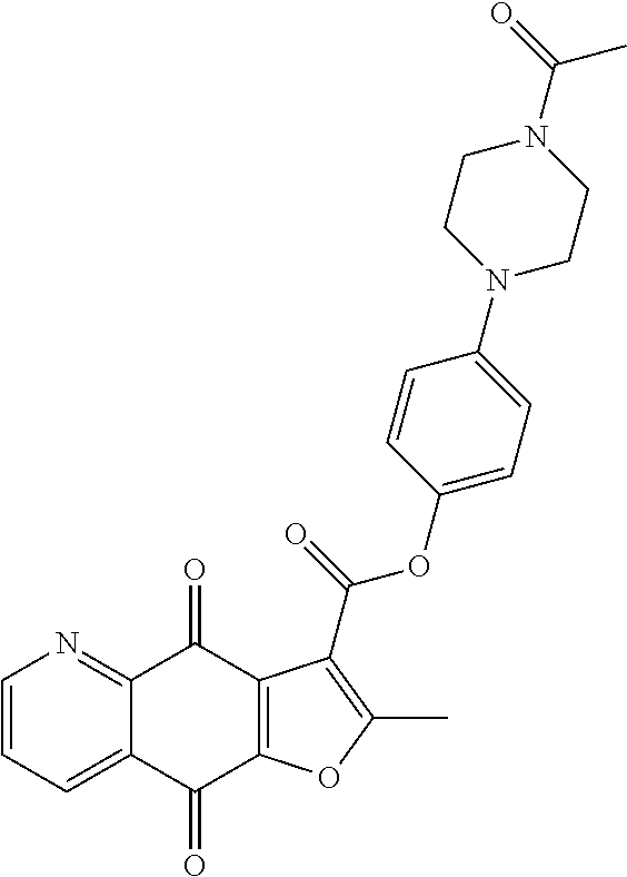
C1=CC=C2C(=N1)C(=O)C1=C(C2=O)OC(C)=C1C(=O)OC1=CC=C(N2CCN(C(=O)C)CC2)C=C1
